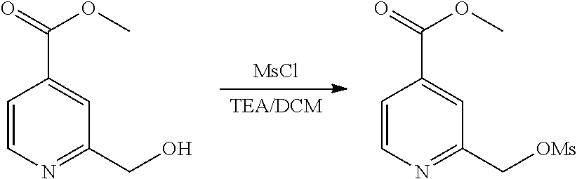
[TEA/DCM].[MsCl].C1=CN=C(CO)C=C1C(=O)OC.C1=CN=C(C[OMs])C=C1C(=O)OC
